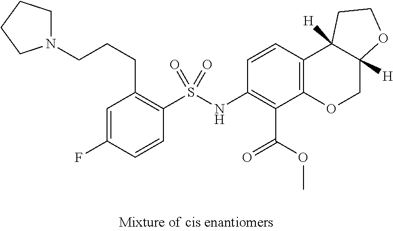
C1=C(F)C=CC(S(NC2=C(C(OC)=O)C3=C(C=C2)C2([H])C([H])(CO3)OCC2)(=O)=O)=C1CCCN1CCCC1
